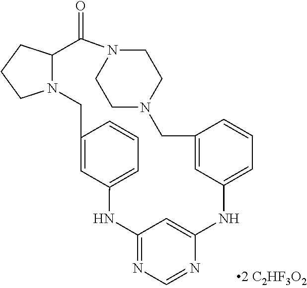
C12=CC(=CC=C1)NC1=NC=NC(=C1)NC1=CC=CC(=C1)CN1CCN(CC1)C(=O)C1N(C2)CCC1
